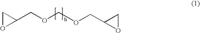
C1(COCOCC2CO2)CO1
